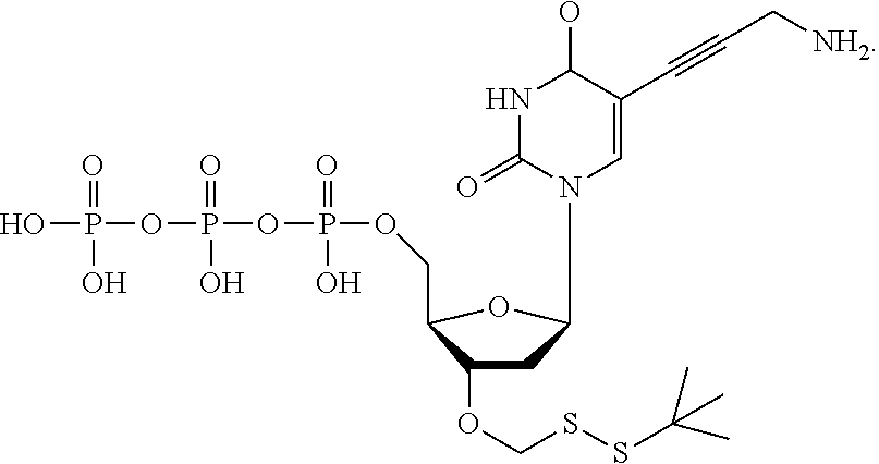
OP(OP(OP(OCC1C(OCSSC(C)(C)C)CC(N2C=C(C#CC[NH2])C(O)NC2=O)O1)(=O)O)(=O)O)(=O)O
